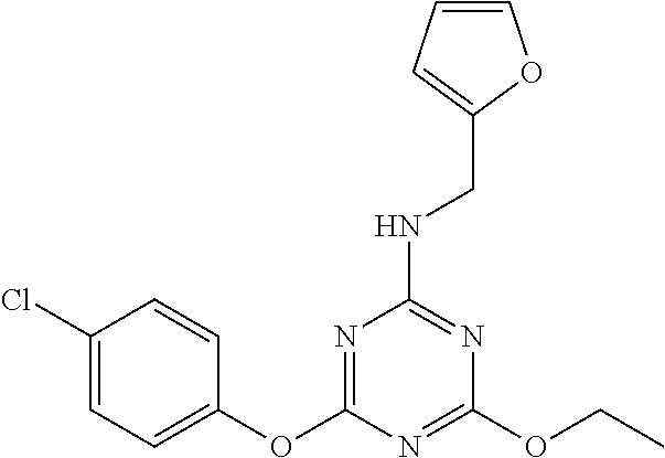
O(C1=CC=C(Cl)C=C1)C1=NC(NCC2=CC=CO2)=NC(OCC)=N1
